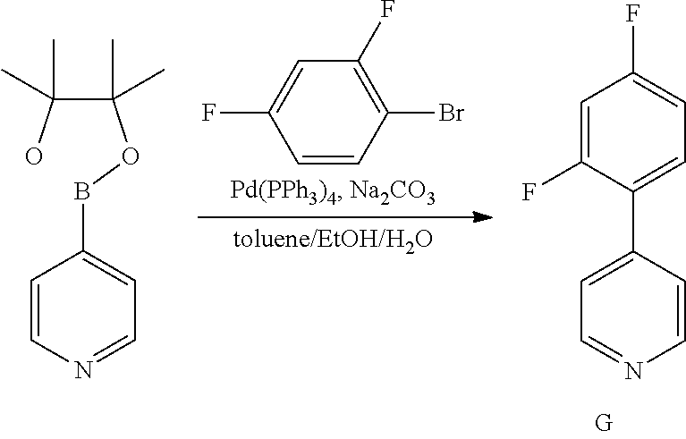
C1=CC(BOC(C(O)(C)C)(C)C)=CC=N1.C1=CC(Br)=C(F)C=C1F.C1=NC=CC(C2=CC=C(F)C=C2F)=C1
